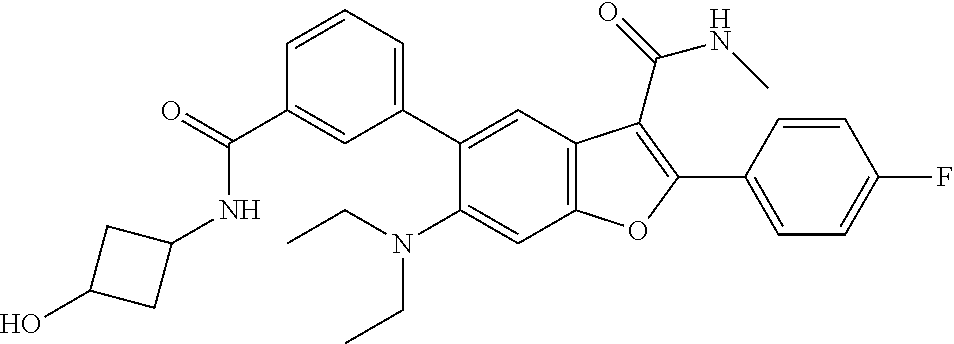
C1=CC=C(C2=CC3=C(C=C2N(CC)CC)OC(C2=CC=C(F)C=C2)=C3C(=O)NC)C=C1C(=O)NC1CC(O)C1
